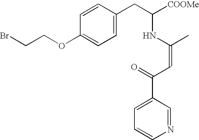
C1=CC(OCCBr)=CC=C1CC([COOMe])NC(C)=CC(=O)C1=CC=CN=C1
